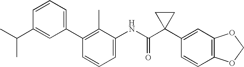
C1=C(NC(C2(C3=CC4=C(C=C3)OCO4)CC2)=O)C(C)=C(C2=CC=CC(C(C)C)=C2)C=C1
